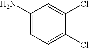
C1(N)=CC=C(Cl)C(Cl)=C1
